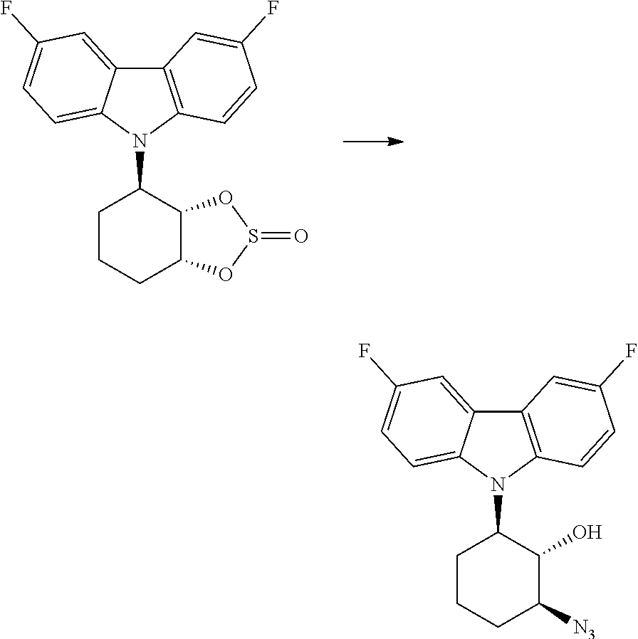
C12=C(N(C3CCCC4C3OS(=O)O4)C3=CC=C(F)C=C13)C=CC(F)=C2.C12=C(N(C3CCCC([N3])C3O)C3=CC=C(F)C=C13)C=CC(F)=C2
